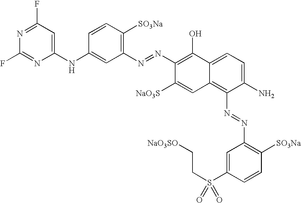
C1=CC([SO3Na])=C(N=NC2=C(O)C3=CC=C(N)C(N=NC4=C([SO3Na])C=CC(S(CC[NaO3SO])(=O)=O)=C4)=C3C=C2[NaO3S])C=C1NC1=CC(F)=NC(F)=N1
